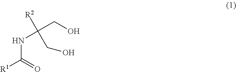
[R1]C(=O)NC([R2])(CO)CO
